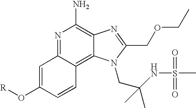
N1=C2C(=C3C(=C1N)N=C(COCC)N3CC(C)(NS(=O)(=O)C)C)C=CC(O[R])=C2
